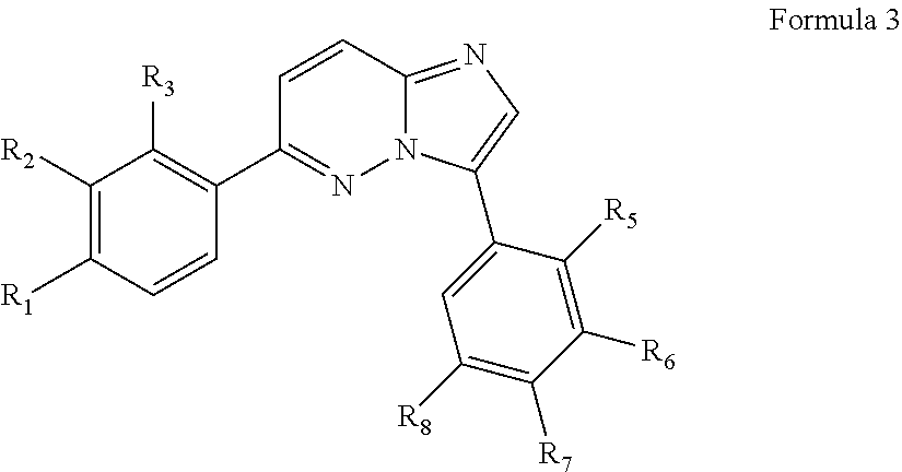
C1([R2])=C([R1])C=CC(C2=NN3C(=NC=C3C3=CC([R8])=C([R7])C([R6])=C3[R5])C=C2)=C1[R3]
